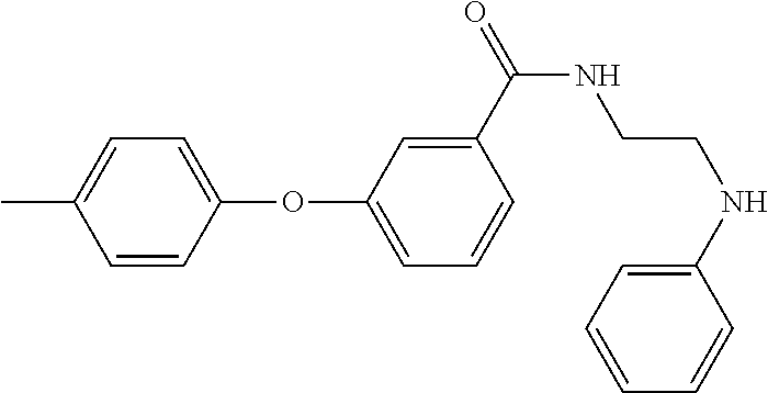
C1=C(C)C=CC(OC2=CC=CC(C(NCCNC3=CC=CC=C3)=O)=C2)=C1
